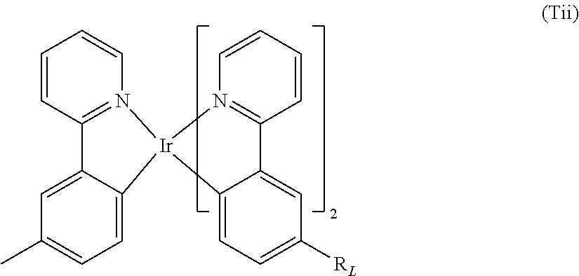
C1=CC2=N(C=C1)[Ir]1(C3=CC=C(C)C=C23)C2=CC=C([RL])C=C2C2=N1C=CC=C2
